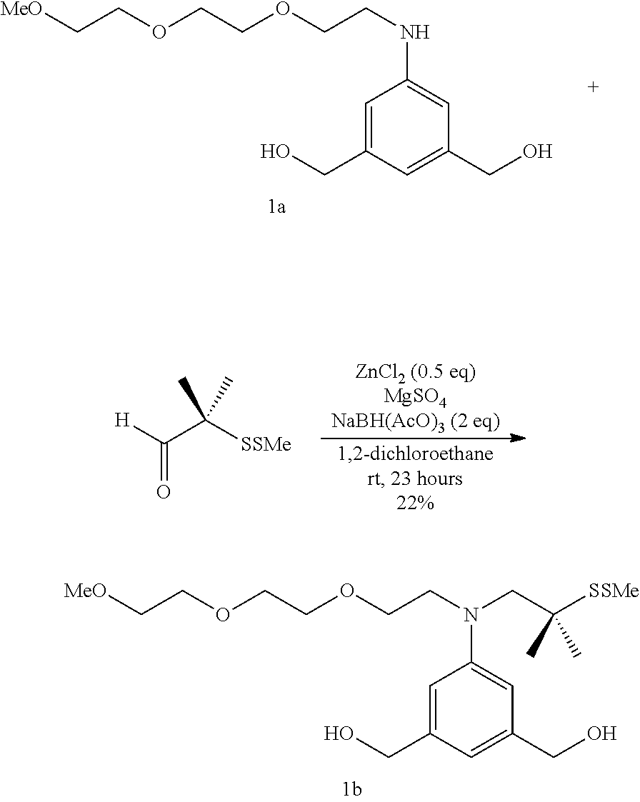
[MeO]CCOCCOCCNC1=CC(CO)=CC(CO)=C1.[H]C(C([SSMe])(C)C)=O.[MeO]CCOCCOCCN(C1=CC(CO)=CC(CO)=C1)CC([SSMe])(C)C
